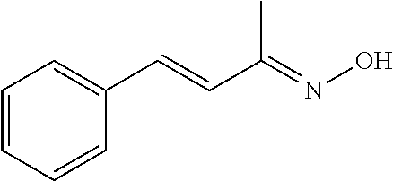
C1=CC=CC(C=CC(=NO)C)=C1
